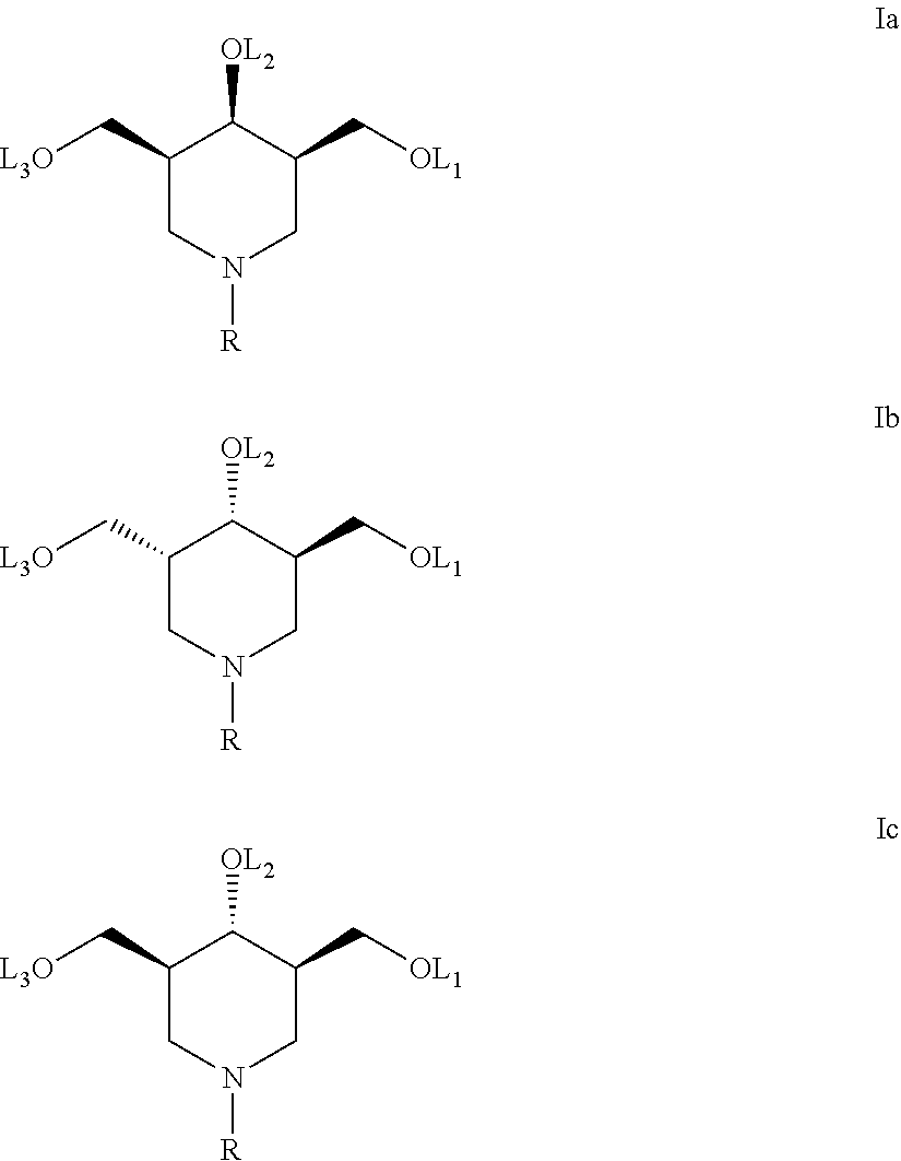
C1(C[L3O])CN([R])CC(C[OL1])C1[OL2].C1(C[L3O])CN([R])CC(C[OL1])C1[OL2].C1(C[L3O])CN([R])CC(C[OL1])C1[OL2]
